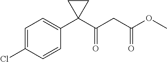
C1=CC(C2(C(CC(OC)=O)=O)CC2)=CC=C1Cl
